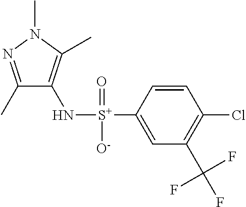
C1(C)=NN(C)C(C)=C1N[S+](C1=CC(C(F)(F)F)=C(Cl)C=C1)(=O)[O-]
